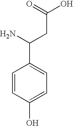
C(C(=O)O)C(N)C1=CC=C(O)C=C1
